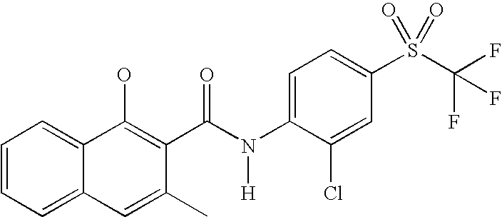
C12=CC=CC=C1C=C(C)C(C(N(C1=CC=C(S(C(F)(F)F)(=O)=O)C=C1Cl)[H])=O)=C2O
